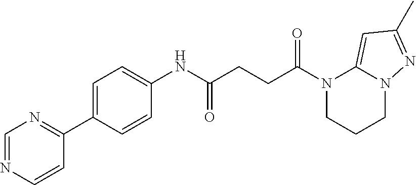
C1(NC(CCC(N2CCCN3C2=CC(C)=N3)=O)=O)=CC=C(C2=NC=NC=C2)C=C1
